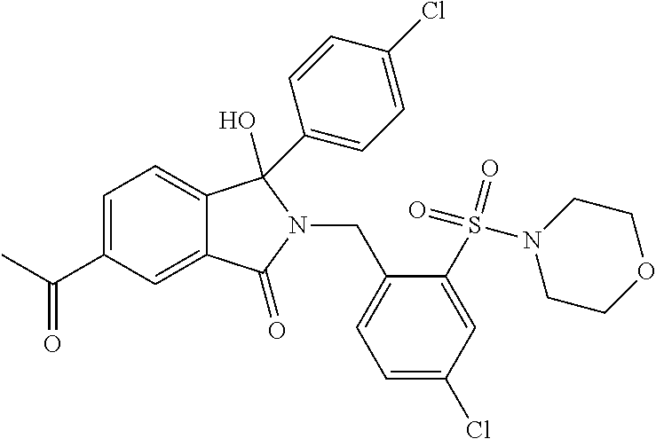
C1=C(C(C)=O)C=C2C(=C1)C(O)(C1=CC=C(Cl)C=C1)N(CC1=CC=C(Cl)C=C1S(=O)(=O)N1CCOCC1)C2=O
